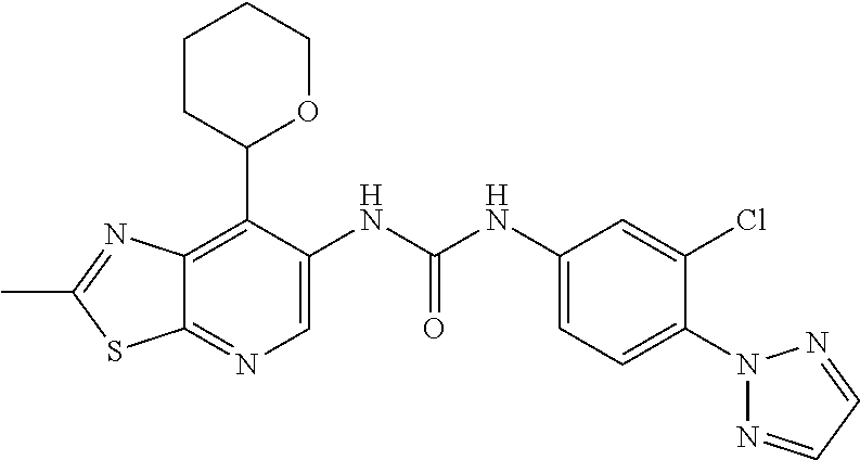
C12=C(C3OCCCC3)C(NC(NC3=CC=C(N4N=CC=N4)C(Cl)=C3)=O)=CN=C1SC(C)=N2
